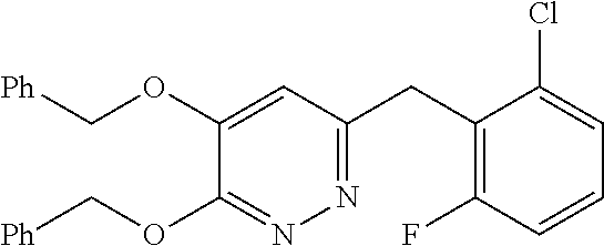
C1(OC[Ph])=NN=C(CC2=C(F)C=CC=C2Cl)C=C1OC[Ph]
